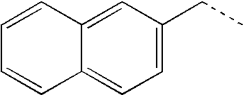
C12=CC=C(CC)C=C1C=CC=C2
